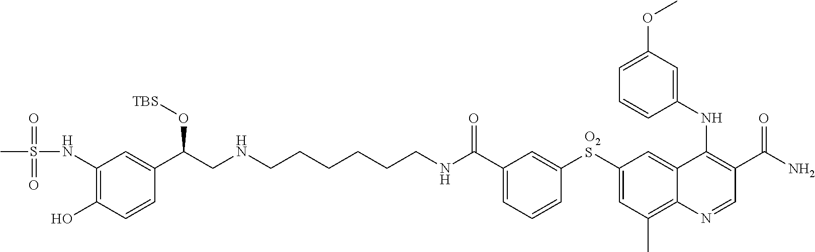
C(C1=CC=CC([O2S]C2=CC(C)=C3C(=C2)C(NC2=CC(OC)=CC=C2)=C(C(N)=O)C=N3)=C1)(=O)NCCCCCCNCC(C1=CC(NS(=O)(=O)C)=C(O)C=C1)O[TBS]
